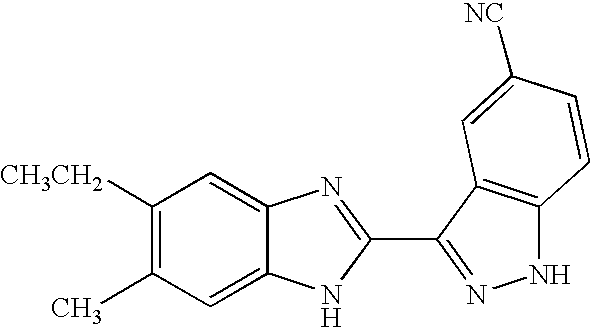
C1([CH3CH2])=C(C)C=C2C(=C1)N=C(C1=NNC3=C1C=C([NC])C=C3)N2
